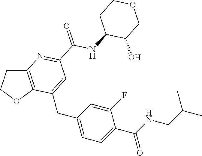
C(C1=CC=C(CC2=CC(C(NC3C(O)COCC3)=O)=NC3=C2OCC3)C=C1F)(NCC(C)C)=O
